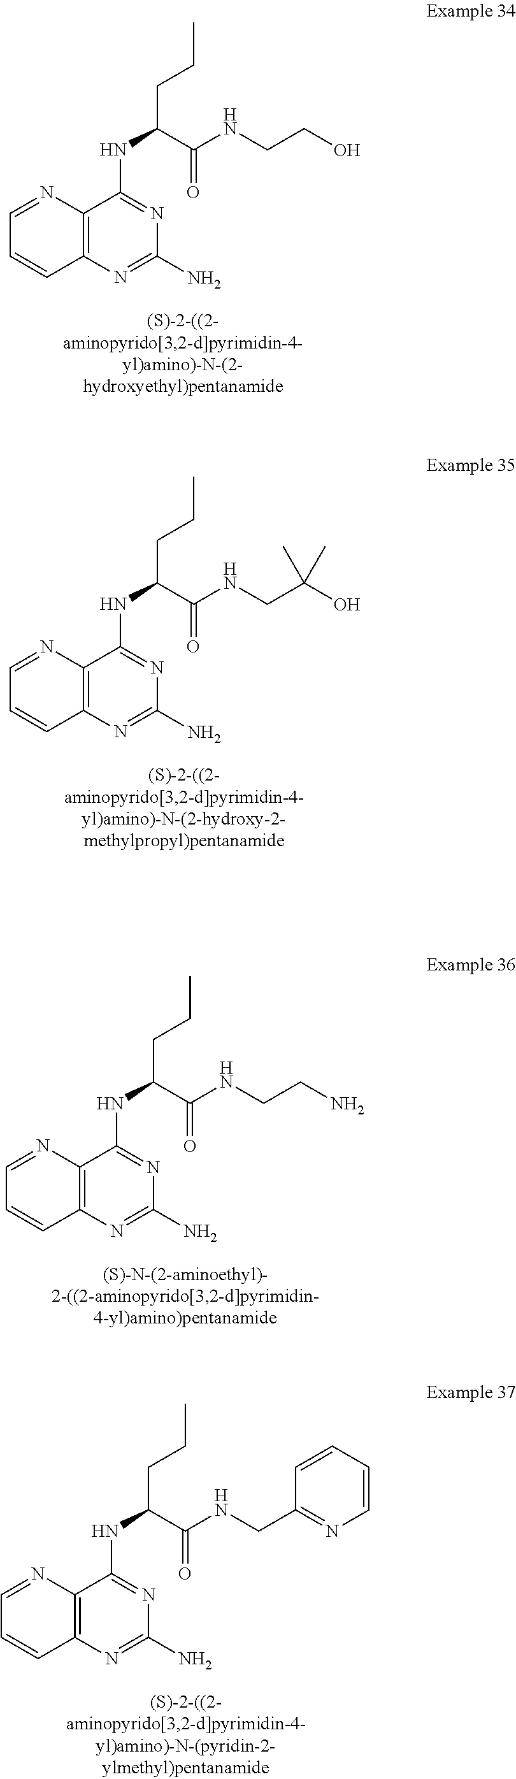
C12=C(N=C(N)N=C1NC(CCC)C(NCC(O)(C)C)=O)C=CC=N2.C12=C(N=C(N)N=C1NC(CCC)C(NCCO)=O)C=CC=N2.C12=C(N=C(N)N=C1NC(CCC)C(NCCN)=O)C=CC=N2.C12=C(N=C(N)N=C1NC(CCC)C(NCC1=NC=CC=C1)=O)C=CC=N2
